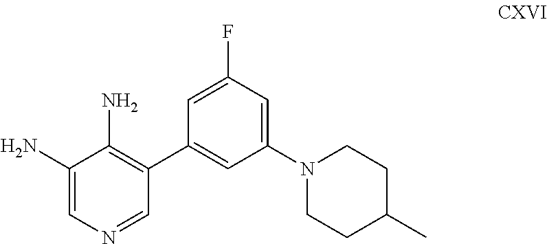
C1(N)=CN=CC(C2=CC(N3CCC(C)CC3)=CC(F)=C2)=C1N
